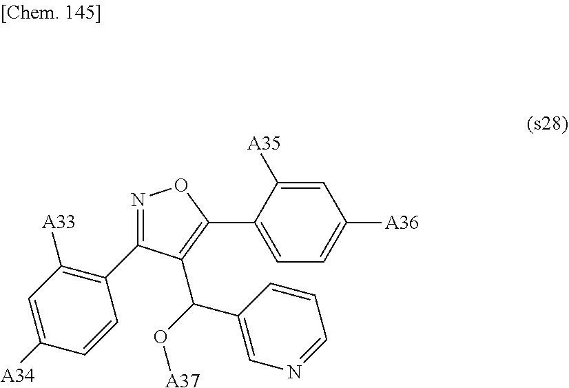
N1=C(C2=C([A33])C=C([A34])C=C2)C(C(O[A37])C2=CN=CC=C2)=C(C2=CC=C([A36])C=C2[A35])O1
